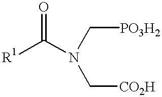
[R1]C(N(C[PO3H2])C[CO2H])=O
